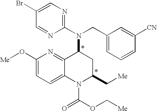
BrC1=CN=C(N(CC2=CC=CC([CN])=C2)C2C3=NC(O[Me])=CC=C3N(C(=O)OC[Me])C(C[Me])C2)N=C1
